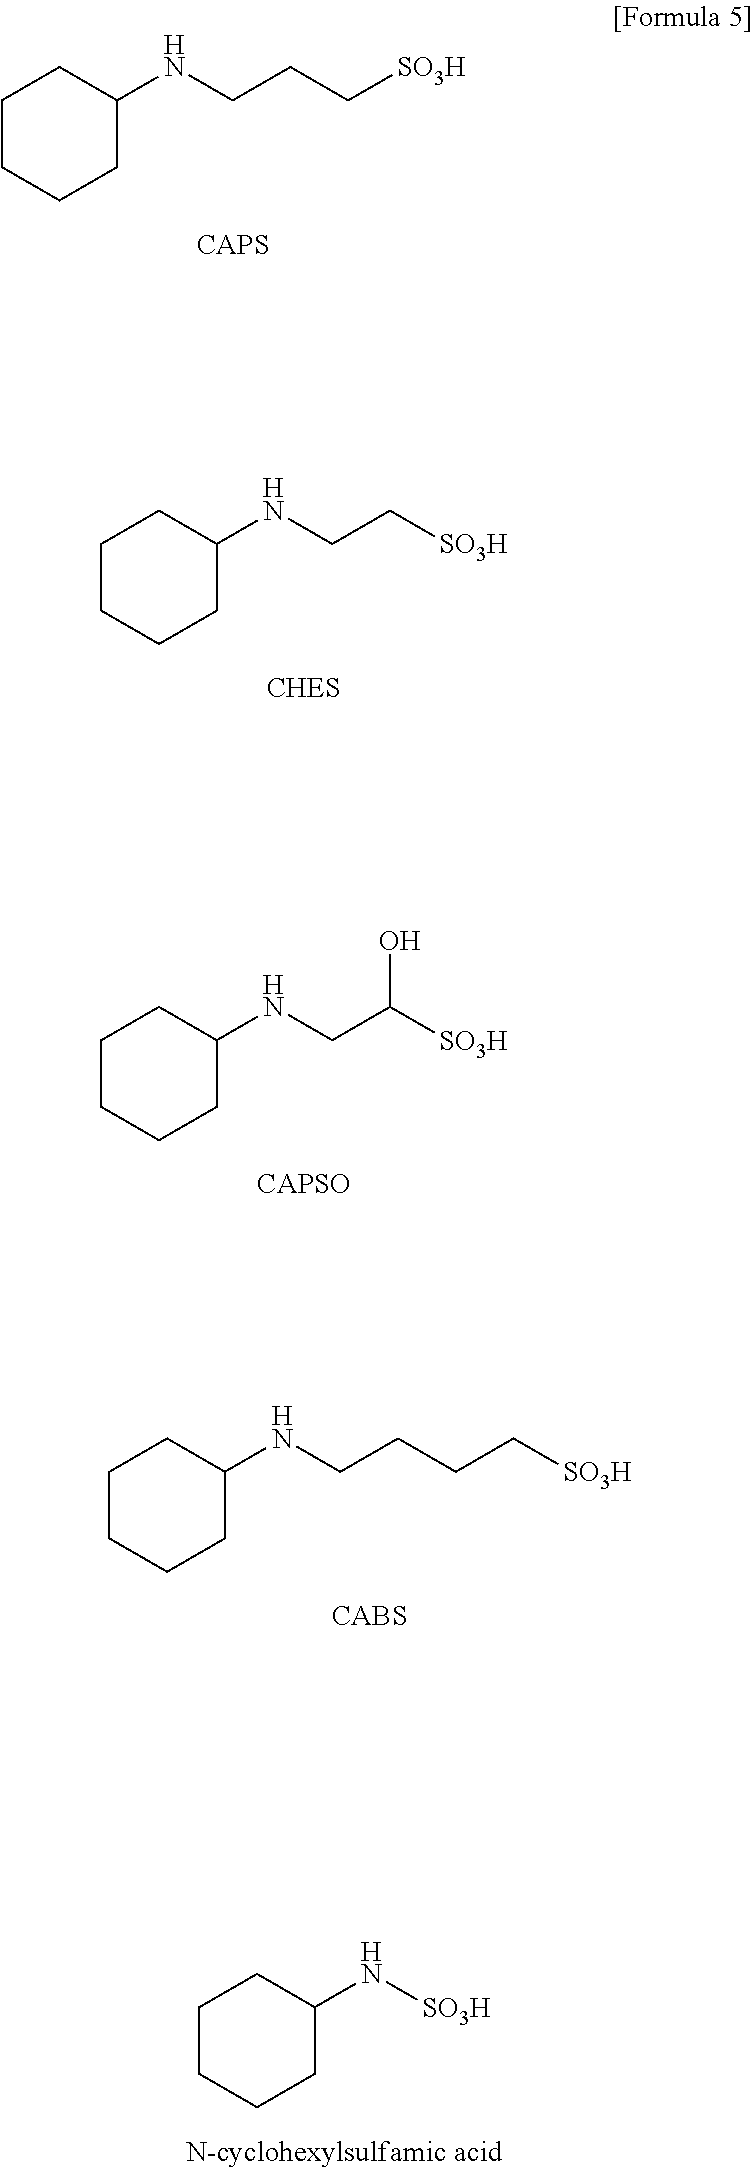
C1CCCC(NCCC[SO3H])C1.C1CCCC(NCC[SO3H])C1.C1CCCC(N[SO3H])C1.[N-cyclohexylsulfamic acid].C1CCCC(NCC([SO3H])O)C1.[CAPSO].C1CCCC(NCCCC[SO3H])C1.[CABS]
